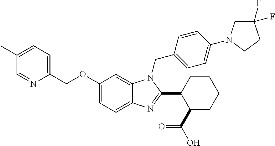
C1(COC2=CC=C3C(=C2)N(CC2=CC=C(N4CC(F)(F)CC4)C=C2)C(C2C(C(O)=O)CCCC2)=N3)=CC=C(C)C=N1
